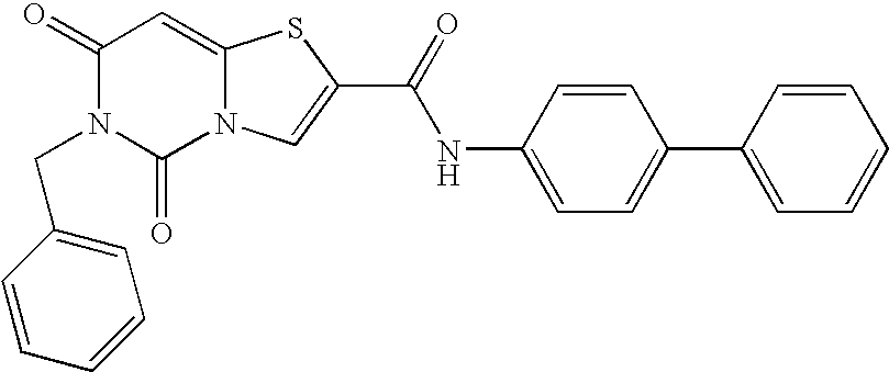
C1(=O)N(CC2=CC=CC=C2)C(=O)N2C(=C1)SC(C(=O)NC1=CC=C(C3=CC=CC=C3)C=C1)=C2
